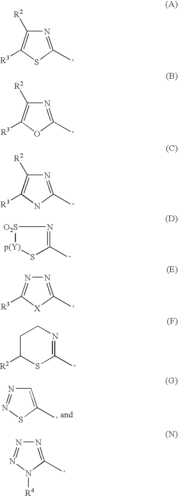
N1=C(C)SC([R3])=C1[R2].N1=C(C)OC([R3])=C1[R2].N1=C(C)NC([R3])=C1[R2].[O2S]1[p(Y)]SC(C)=N1.N1=C(C)[X]C([R3])=N1.C1C([R2])SC(C)=NC1.C1=C(C)SN=N1.N1=C(C)N([R4])N=N1
